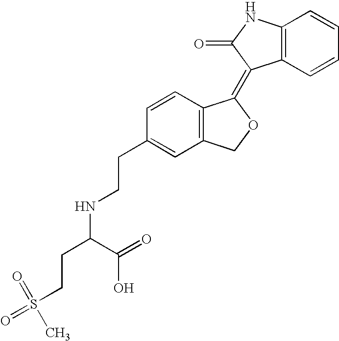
C1=CC(CCNC(CCS(=O)(=O)C)C(=O)O)=CC2=C1C(=C1C3=C(NC1=O)C=CC=C3)OC2
